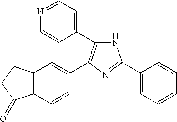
C1(C2=C(C3=CC4=C(C=C3)C(=O)CC4)N=C(C3=CC=CC=C3)N2)=CC=NC=C1
